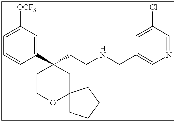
C1(C2(CCNCC3=CN=CC(Cl)=C3)CCOC3(C2)CCCC3)=CC([OCF3])=CC=C1
